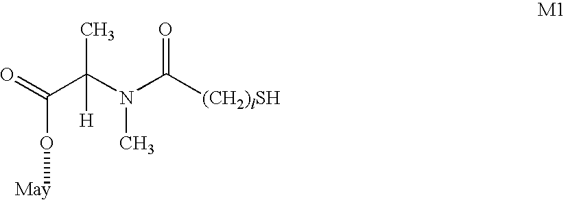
O(C(=O)C(N(C([(CH2)lSH])=O)C)(C)[H])[May]
